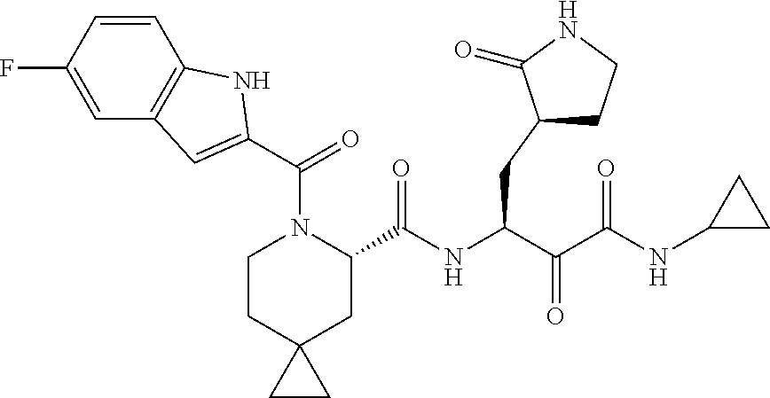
C1CC2(CC(C(NC(C(C(NC3CC3)=O)=O)CC3CCNC3=O)=O)N1C(C1=CC3=C(N1)C=CC(F)=C3)=O)CC2
